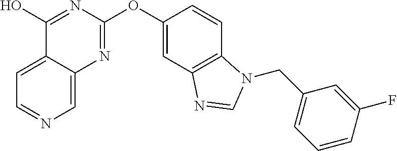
C1=C2C(=CN=C1)N=C(OC1=CC3=C(C=C1)N(CC1=CC=CC(F)=C1)C=N3)N=C2O
